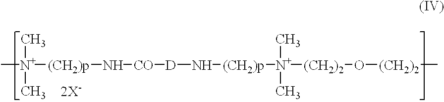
[N+]([(CH2)p]N[CO][D]N[(CH2)p][N+](C)(C)[(CH2)2]O[(CH2)2]C)(C)(C)C
